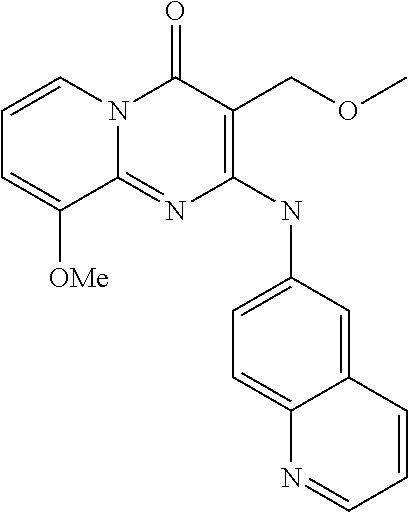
C12=NC(NC3=CC=C4C(=C3)C=CC=N4)=C(COC)C(=O)N1C=CC=C2[OMe]
